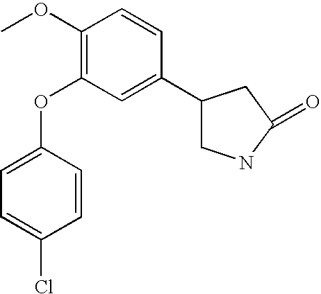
C1(OC)=C(OC2=CC=C(Cl)C=C2)C=C(C2CNC(=O)C2)C=C1
